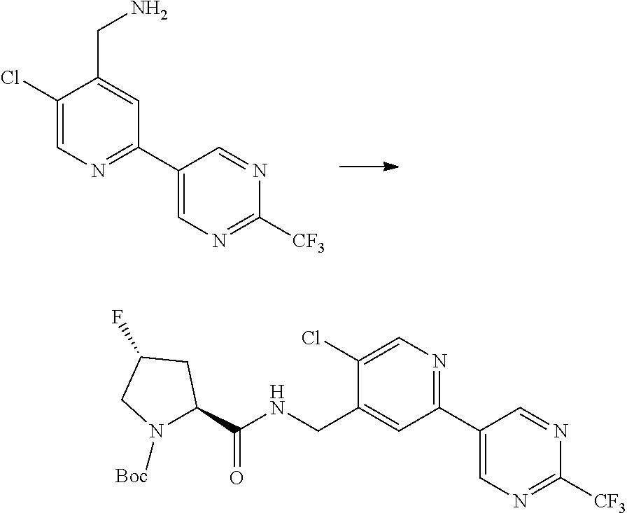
C1(Cl)=CN=C(C2=CN=C([CF3])N=C2)C=C1CN.C1(Cl)=CN=C(C2=CN=C([CF3])N=C2)C=C1CNC(C1N([Boc])CC(F)C1)=O
